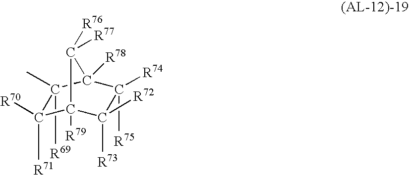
C1([R71])([R70])C2([R79])C([R73])([R72])C([R75])([R74])C([R78])(C1([R69])C)C2([R76])[R77]
